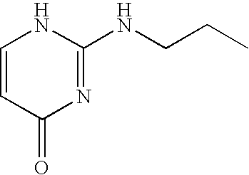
C1=CC(=O)N=C(NCCC)N1
